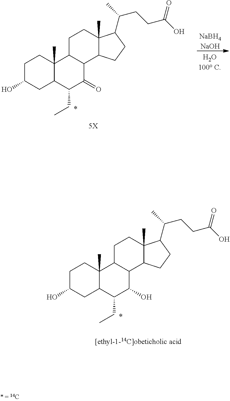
C1C(O)CC2C(C)(C1)C1C(C(=O)C2CC)C2C(C)(CC1)C(C(CCC(=O)O)C)CC2.[NaBH4NaOH].C1C(O)CC2C(C)(C1)C1C(C(O)C2CC)C2C(C)(CC1)C(C(CCC(=O)O)C)CC2
